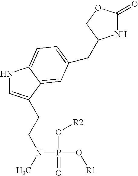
N1C=C(CCN(C)P(=O)(O[R2])O[R1])C2=CC(CC3NC(=O)OC3)=CC=C12
